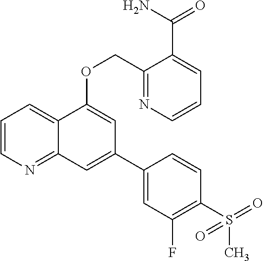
C1=CN=C2C(=C1)C(OCC1=NC=CC=C1C(N)=O)=CC(C1=CC(F)=C(S(C)(=O)=O)C=C1)=C2
